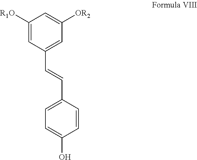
C1([R1O])=CC(C=CC2=CC=C(O)C=C2)=CC([OR2])=C1
